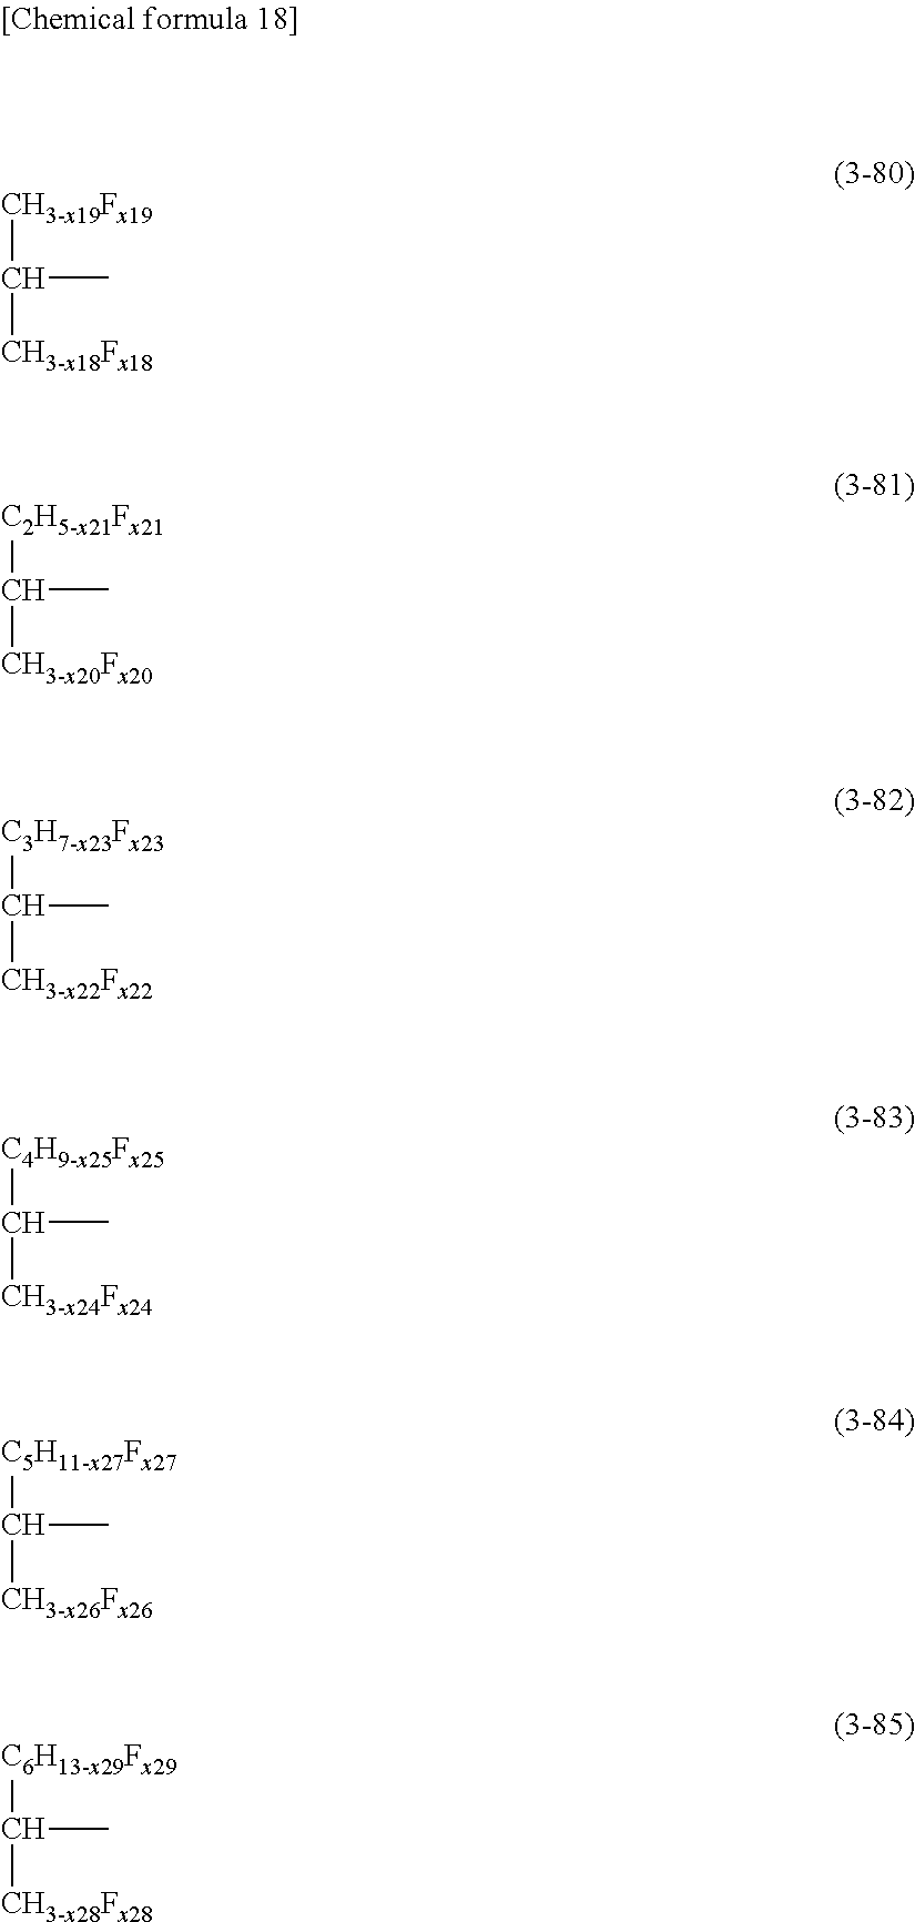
[CH3-x19Fx19]C(C)[CH3-x18Fx18].[C2H5-x21Fx21]C(C)[CH3-x20Fx20].[C3H7-x23Fx23]C(C)[CH3-x22Fx22].[C4H9-x25Fx25]C(C)[CH3-x24Fx24].[C5H11-x27Fx27]C(C)[CH3-x26Fx26].[C6H13-x29Fx29]C(C)[CH3-x28Fx28]
